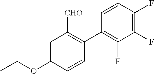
C1=C(OCC)C=CC(C2=C(F)C(F)=C(F)C=C2)=C1[CHO]
